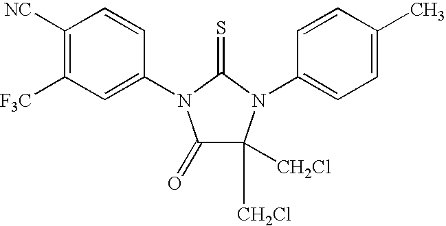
C1([NC])=C([F3C])C=C(N2C(=O)C([CH2Cl])([CH2Cl])N(C3=CC=C(C)C=C3)C2=S)C=C1
